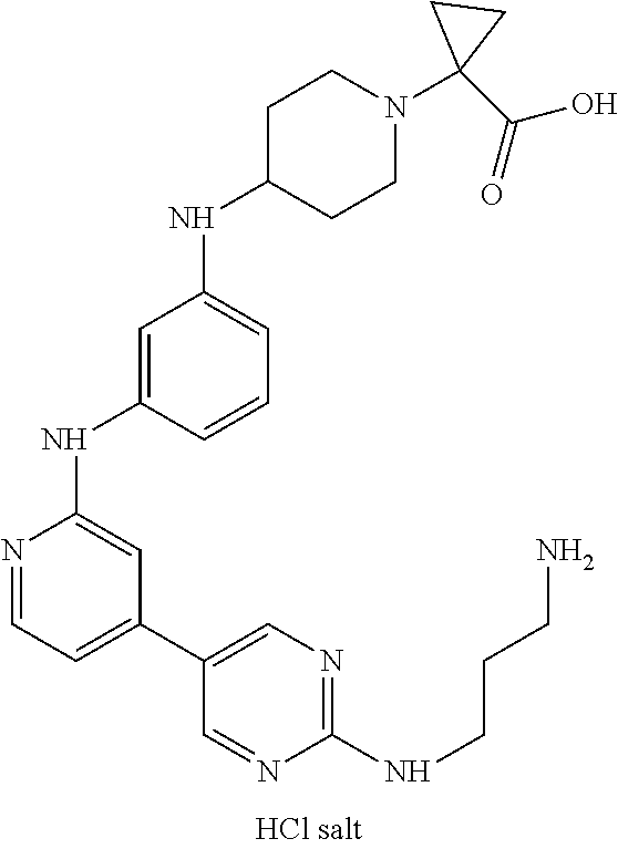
N1=CC=C(C2=CN=C(NCCCN)N=C2)C=C1NC1=CC(NC2CCN(C3(C(O)=O)CC3)CC2)=CC=C1
